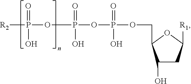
C1(O)CC([R1])OC1COP(OP(=O)(O)OP(=O)([R2])O)(=O)O
